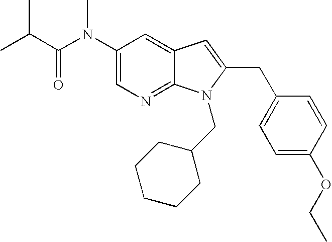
C1(N(C(C(C)C)=O)C)=CN=C2C(=C1)C=C(CC1=CC=C(OCC)C=C1)N2CC1CCCCC1
